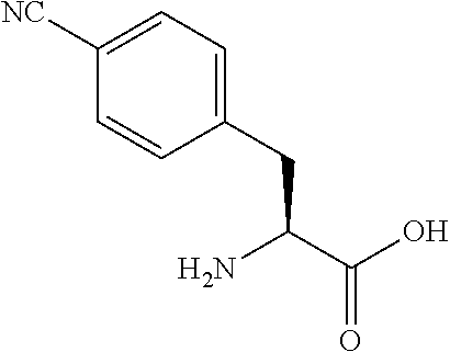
NC(C(O)=O)CC1=CC=C([NC])C=C1
